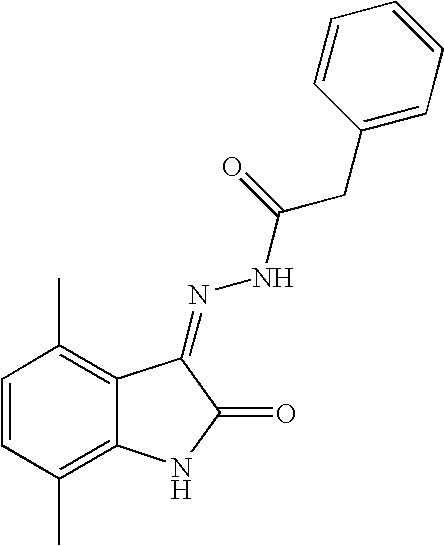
C1=CC(C)=C2C(=C1C)C(=NNC(CC1=CC=CC=C1)=O)C(=O)N2
